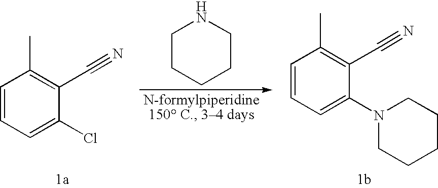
C1=CC=C(Cl)C(C#N)=C1C.C1CCCCN1.C1=CC=C(N2CCCCC2)C(C#N)=C1C
